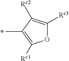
O1C([Rc3])=C([Rc2])C(C)=C1[Rc1]
